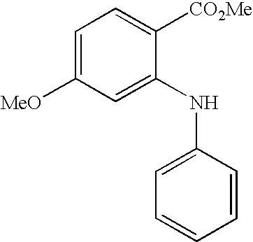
C1=C([MeO])C=C(NC2=CC=CC=C2)C([CO2Me])=C1
